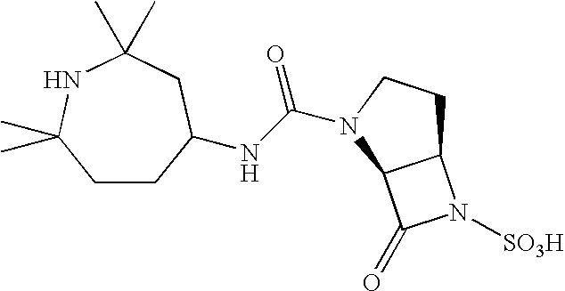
C1CC(NC(=O)N2CCC3C2C(=O)N3[SO3H])CC(C)(C)NC1(C)C
